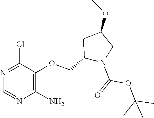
C(C1N(C(=O)OC(C)(C)C)CC(OC)C1)OC1=C(N)N=CN=C1Cl
